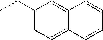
CCC1=CC=C2C(=C1)C=CC=C2
